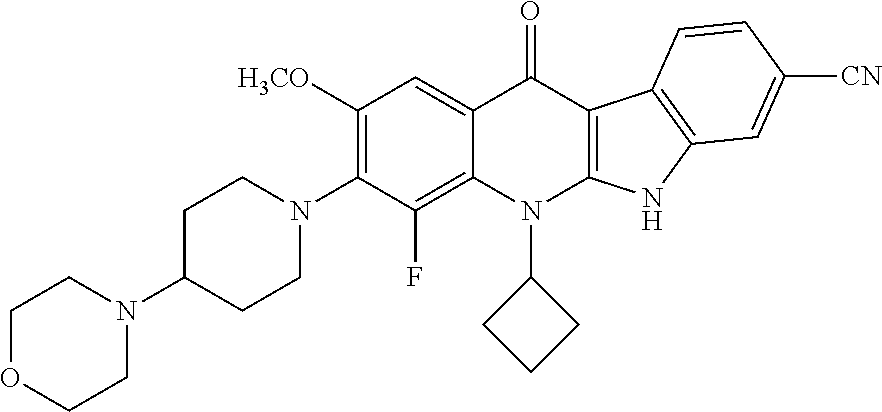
C1([H3CO])=C(N2CCC(N3CCOCC3)CC2)C(F)=C2C(=C1)C(=O)C1=C(N2C2CCC2)NC2=C1C=CC([CN])=C2
